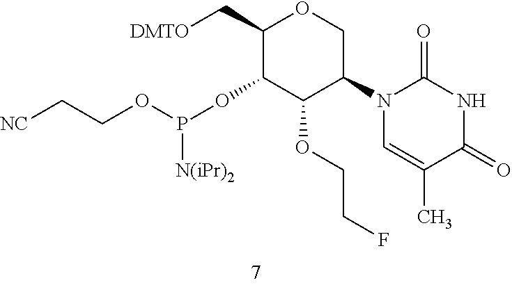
O(C1C(C[DMTO])OCC(N2C=C(C)C(=O)NC2=O)C1OCCF)P([N(iPr)2])OCC[NC]
